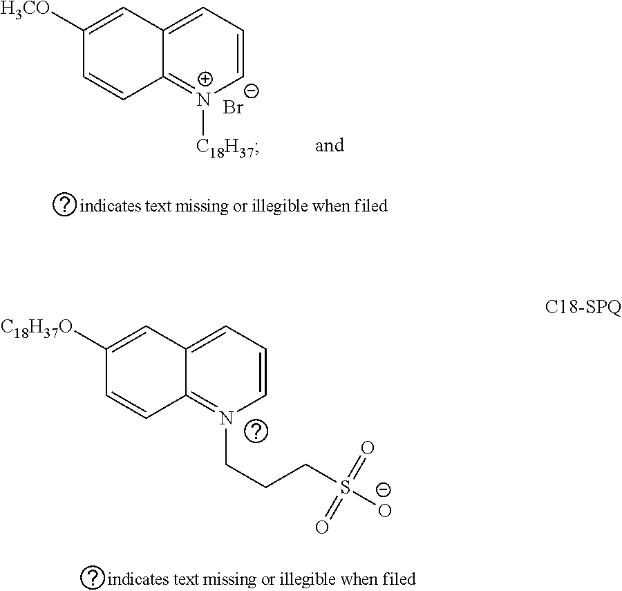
C1([C18H37O])=CC2=CC=CN(CCCS([O-])(=O)=O)=C2C=C1.C1([H3CO])=CC2=CC=C[N+]([C18H37])=C2C=C1.[Br-]
